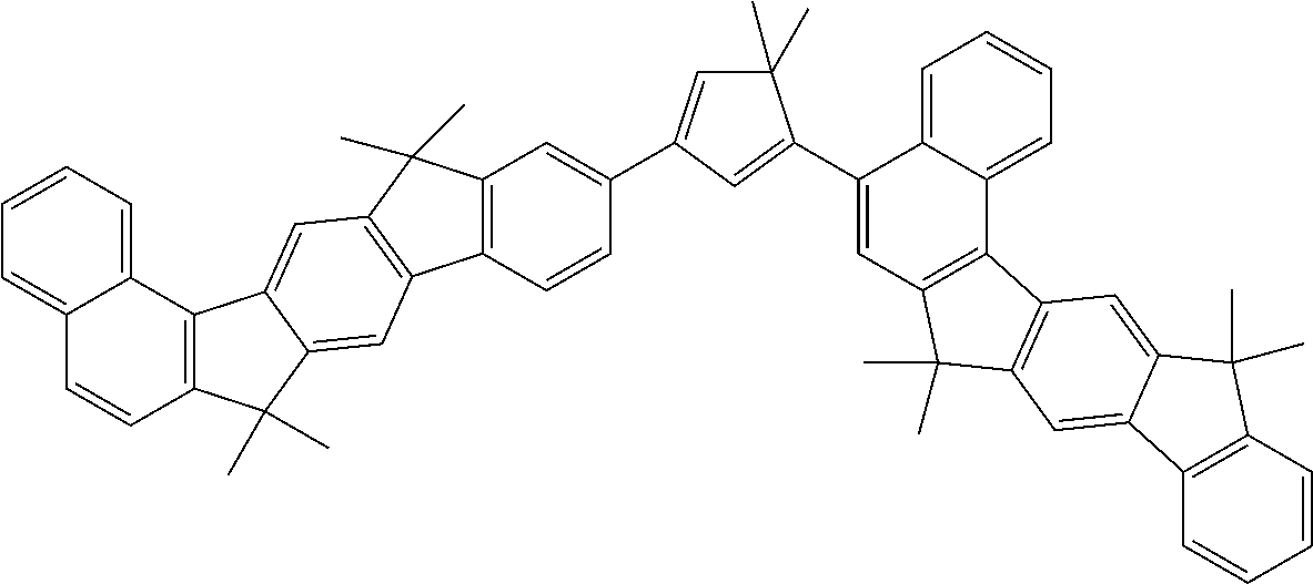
C1(C)(C)C=C(C2=CC3=C(C=C2)C2=C(C3(C)C)C=C3C(=C2)C(C)(C)C2=C3C3=CC=CC=C3C=C2)C=C1C1=CC2=C(C3=CC=CC=C13)C1=C(C2(C)C)C=C2C(=C1)C(C)(C)C1=C2C=CC=C1
